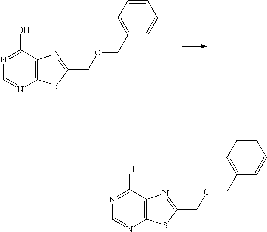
C12=C(C(O)=NC=N1)N=C(COCC1=CC=CC=C1)S2.C12=C(C(Cl)=NC=N1)N=C(COCC1=CC=CC=C1)S2
